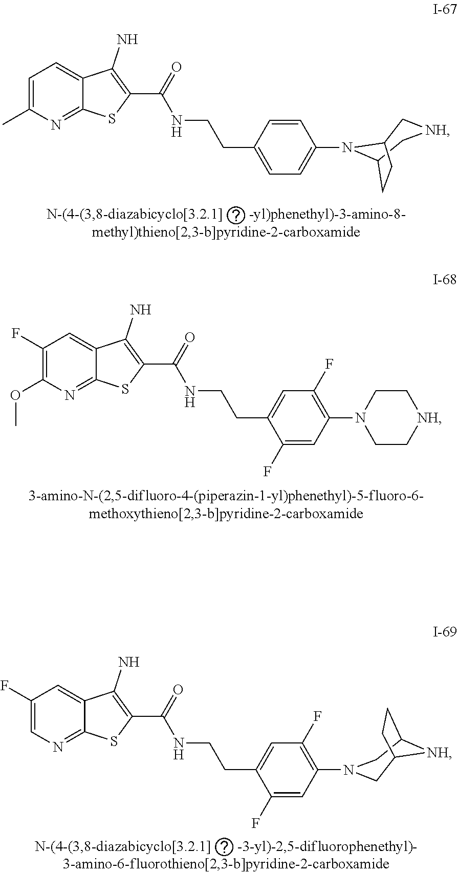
C1=C(C)N=C2C(=C1)C(N)=C(C(=O)NCCC1=CC=C(N3C4C[NH]CC3CC4)C=C1)S2.C1(F)=C(OC)N=C2C(=C1)C(N)=C(C(=O)NCCC1=CC(F)=C(N3CC[NH]CC3)C=C1F)S2.C1(F)=CN=C2C(=C1)C(N)=C(C(=O)NCCC1=CC(F)=C(N3CC4[NH]C(C3)CC4)C=C1F)S2
